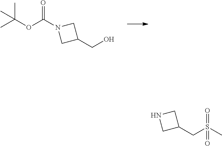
CC(OC(N1CC(CO)C1)=O)(C)C.N1CC(CS(C)(=O)=O)C1
